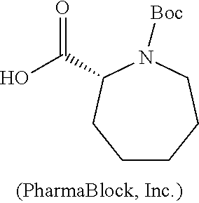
OC(=O)C1N([Boc])CCCCC1
